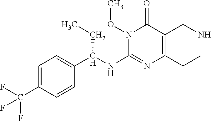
C1=C(C(F)(F)F)C=CC(C(NC2=NC3=C(C(=O)N2OC)CNCC3)CC)=C1
